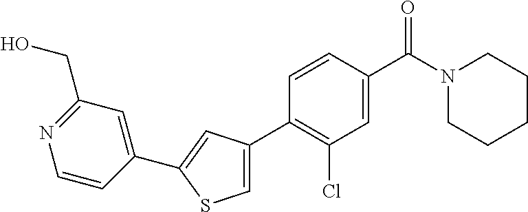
C1(C2=CC(C3=C(Cl)C=C(C(N4CCCCC4)=O)C=C3)=CS2)=CC(CO)=NC=C1
